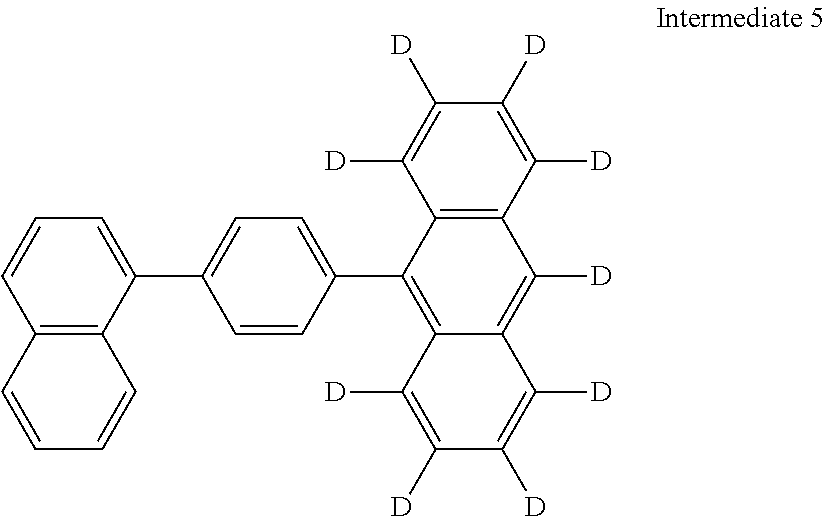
C12=C(C([D])=C([D])C([D])=C1[D])C([D])=C1C(=C2C2=CC=C(C3=CC=CC4=C3C=CC=C4)C=C2)C([D])=C([D])C([D])=C1[D]
